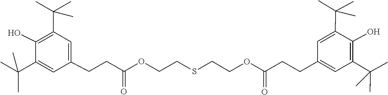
C1(C(C)(C)C)=CC(CCC(OCCSCCOC(CCC2=CC(C(C)(C)C)=C(O)C(C(C)(C)C)=C2)=O)=O)=CC(C(C)(C)C)=C1O
